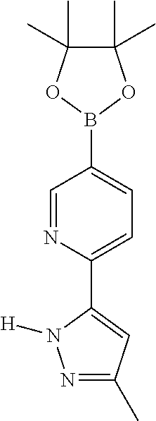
C1(C2=CC(C)=NN2[H])=CC=C(B2OC(C)(C)C(C)(C)O2)C=N1
